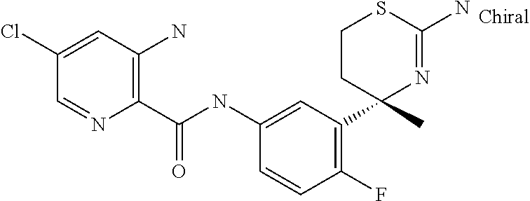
C1(NC(C2=C(N)C=C(Cl)C=N2)=O)=CC(C2(C)N=C(N)SCC2)=C(F)C=C1
